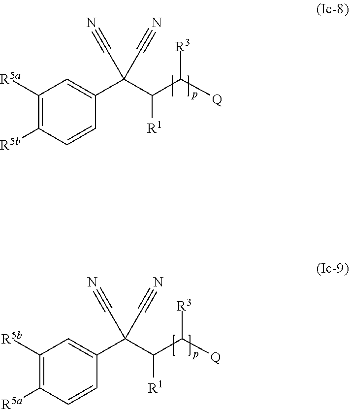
C1([R5a])=C([R5b])C=CC(C(C([R1])C([R3])[Q])(C#N)C#N)=C1.C1([R5b])=C([R5a])C=CC(C(C([R1])C([R3])[Q])(C#N)C#N)=C1
